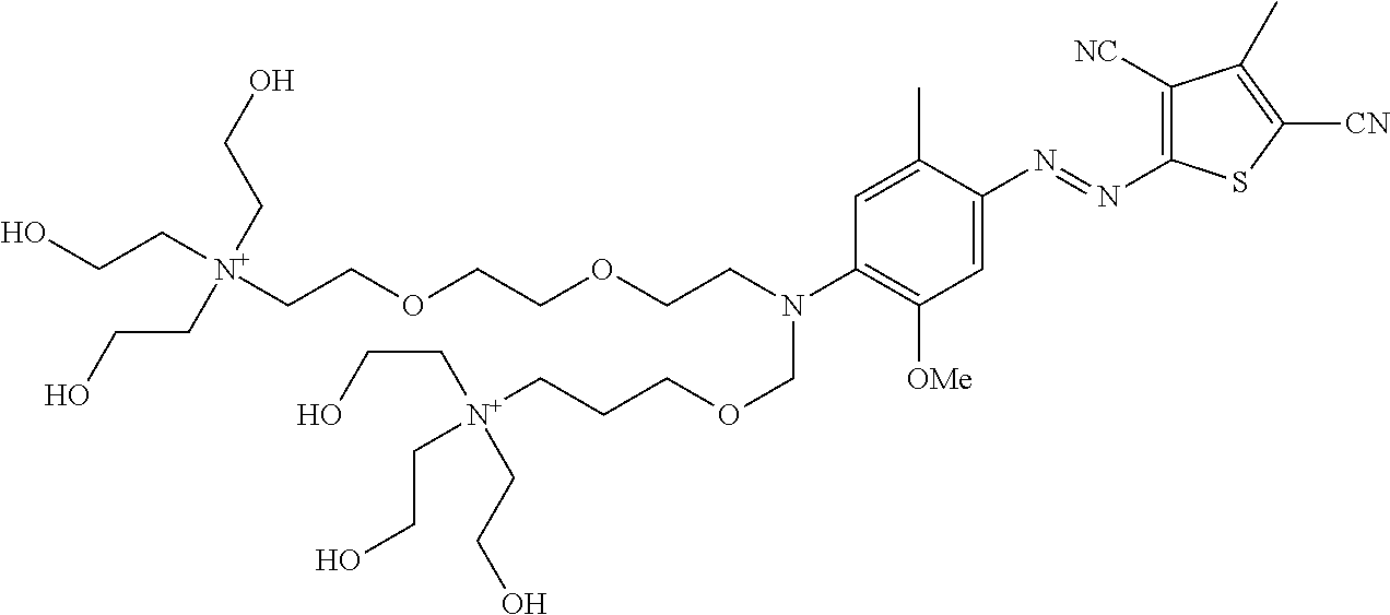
OCC[N+](CCOCCOCCN(C1=C([OMe])C=C(N=NC2=C([NC])C(C)=C([CN])S2)C(C)=C1)COCCC[N+](CCO)(CCO)CCO)(CCO)CCO
